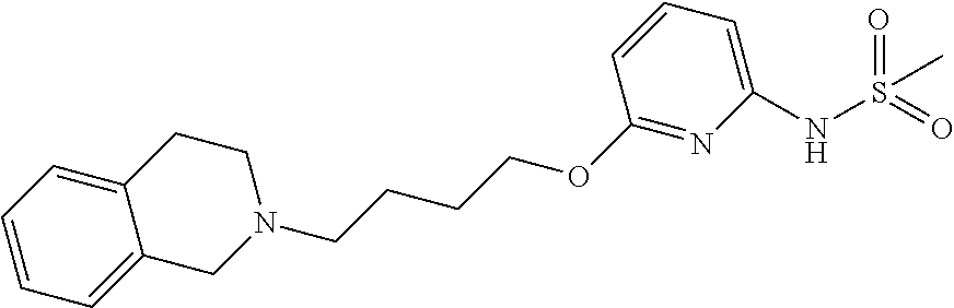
C1=CC=C2C(=C1)CN(CCCCOC1=NC(NS(=O)(=O)C)=CC=C1)CC2
